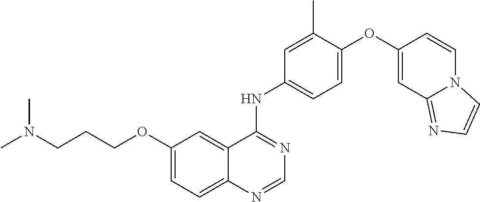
C12=CC=C(OCCCN(C)C)C=C1C(NC1=CC=C(OC3=CC4=NC=CN4C=C3)C(C)=C1)=NC=N2
